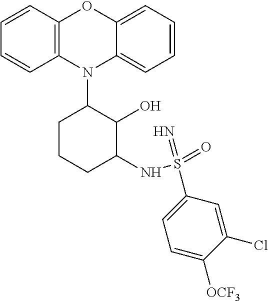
N1(C2CCCC(NS(=O)(=N)C3=CC=C([OCF3])C(Cl)=C3)C2O)C2=C(C=CC=C2)OC2=CC=CC=C12
